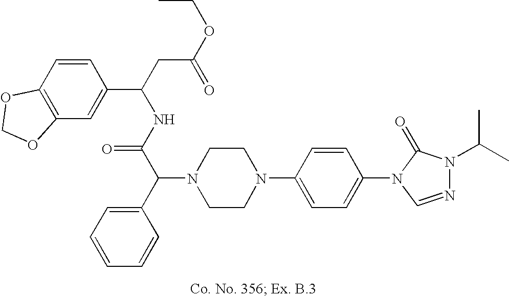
N1(C(C2=CC=CC=C2)C(NC(CC(OCC)=O)C2=CC3=C(C=C2)OCO3)=O)CCN(C2=CC=C(N3C=NN(C(C)C)C3=O)C=C2)CC1
